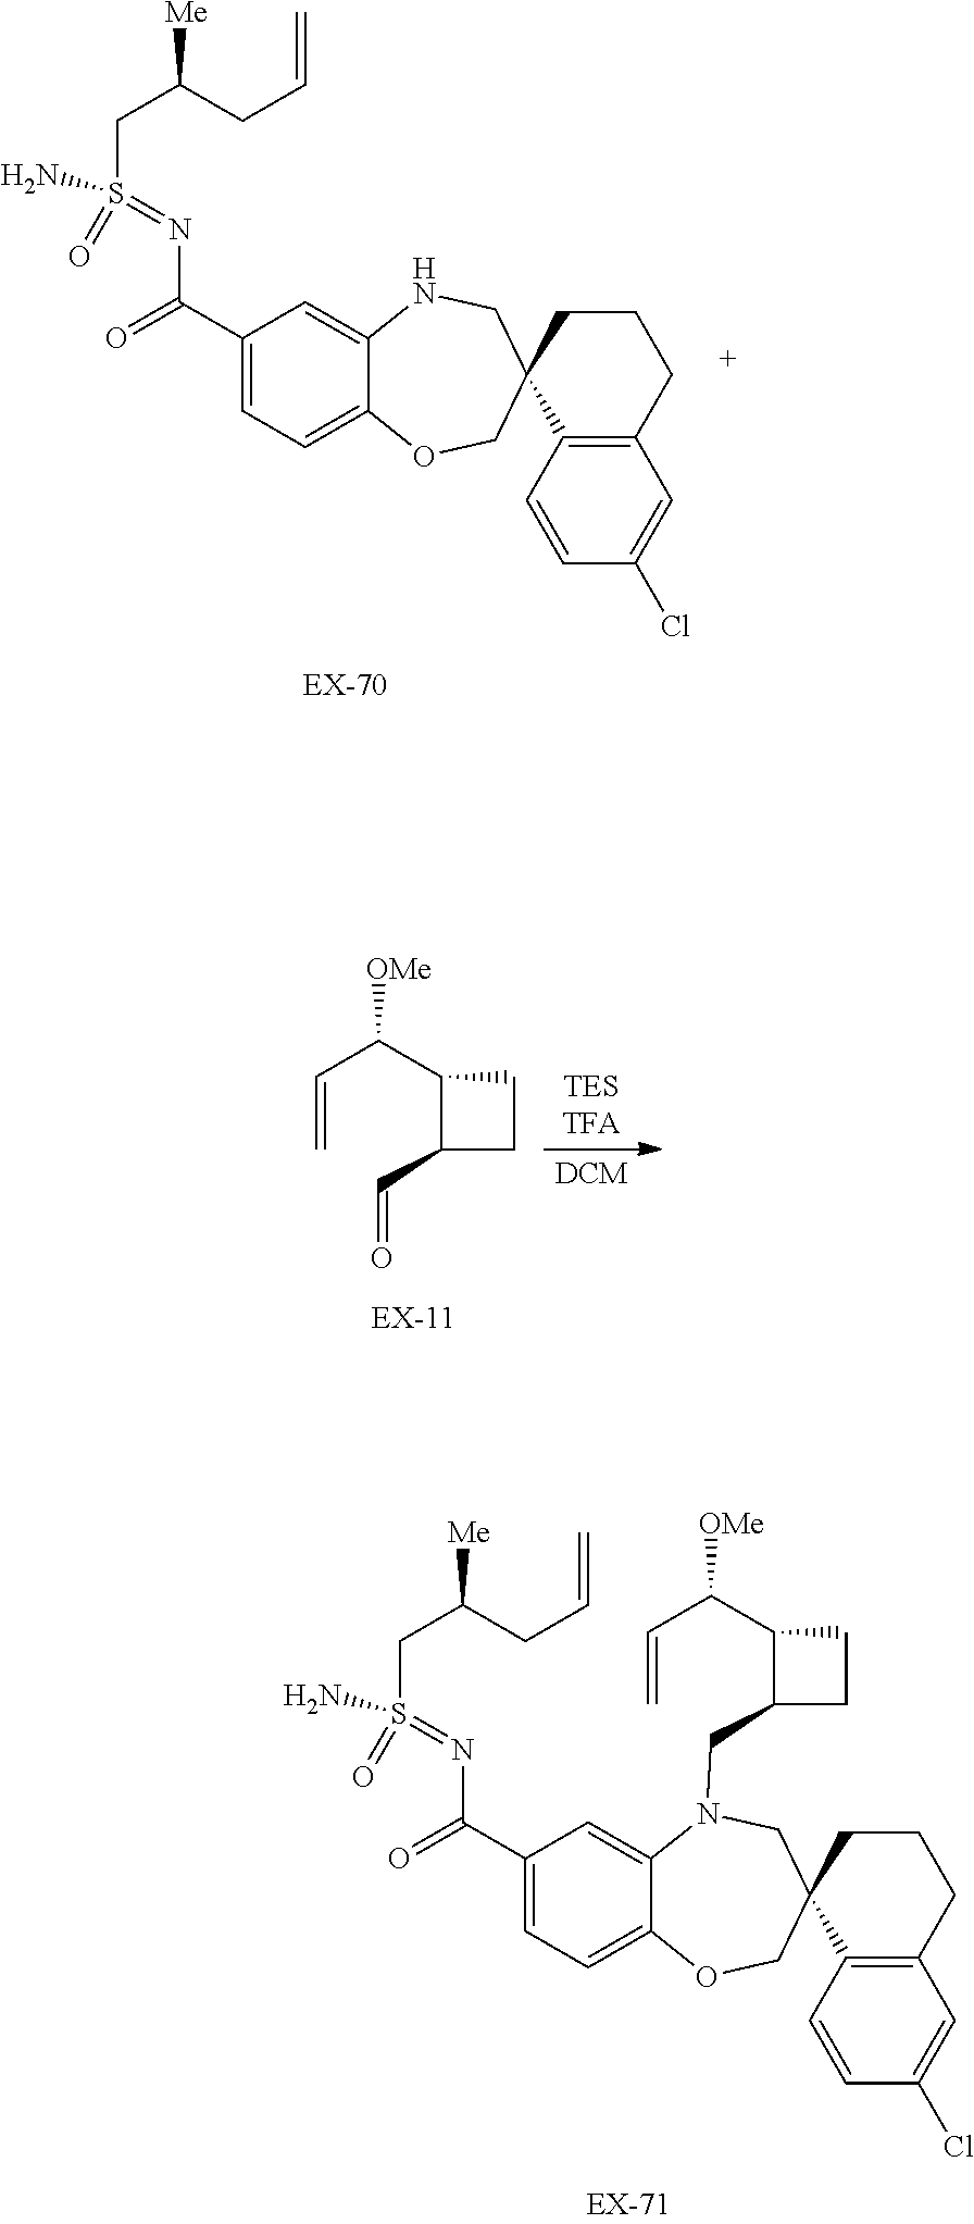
C12=C(C=CC(Cl)=C1)C1(CCC2)COC2=CC=C(C(N=S(CC(CC=C)[Me])(=O)N)=O)C=C2N(CC2CCC2C(C=C)[OMe])C1.C12=C(C=CC(Cl)=C1)C1(CCC2)COC2=CC=C(C(N=S(CC(CC=C)[Me])(=O)N)=O)C=C2NC1.C(=C)C(C1C(C=O)CC1)[OMe]
